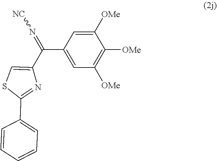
C1([OMe])=CC(C(C2=CSC(C3=CC=CC=C3)=N2)=N[NC])=CC([OMe])=C1[OMe]
